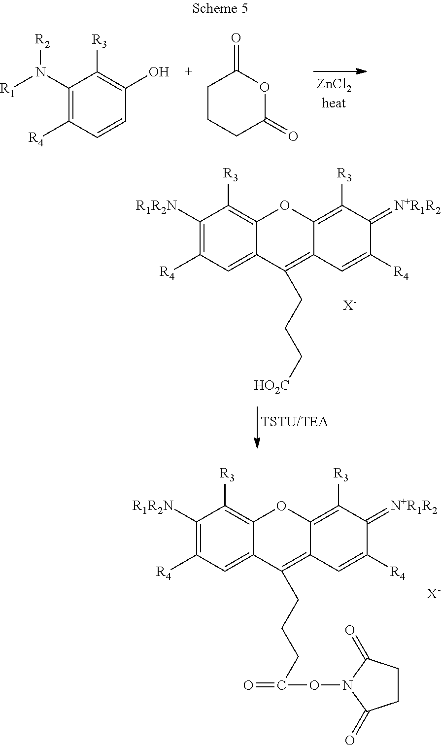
C1(N([R1])[R2])=C([R4])C=CC(O)=C1[R3].C1CCC(=O)OC1=O.C1([R1R2N])=C([R4])C=C2C(=C1[R3])OC1=C([R3])C(=[N+R1R2])C([R4])=CC1=C2CCC[HO2C].[X-].[X-].C1([R1R2N])=C([R4])C=C2C(=C1[R3])OC1=C([R3])C(=[N+R1R2])C([R4])=CC1=C2CCCC(=O)ON1C(=O)CCC1=O
